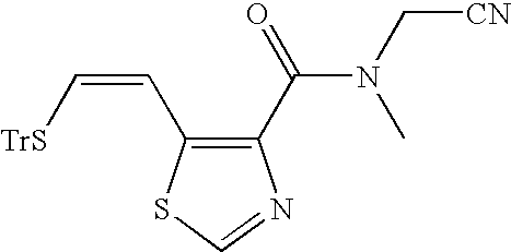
C1(C(N(C[CN])C)=O)=C(C=C[TrS])SC=N1
